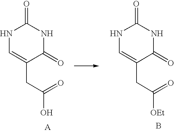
N1C=C(CC(=O)O)C(=O)NC1=O.N1C=C(CC(=O)[OEt])C(=O)NC1=O.B
